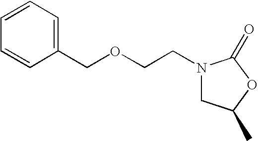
C(OCCN1CC(C)OC1=O)C1=CC=CC=C1
